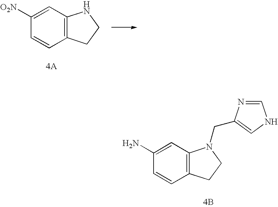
C1([O2N])=CC2=C(C=C1)CCN2.[4A].[4B].C1(N)=CC2=C(C=C1)CCN2CC1=CNC=N1
